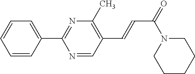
C(C(N1CCCCC1)=O)=CC1=C(C)N=C(C2=CC=CC=C2)N=C1
